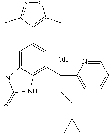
C(C1=C2C(=CC(C3=C(C)ON=C3C)=C1)NC(=O)N2)(C1=CC=CC=N1)(O)CCC1CC1
